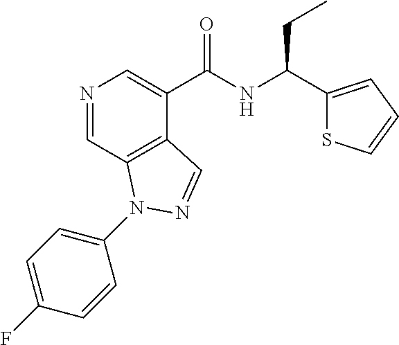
N1=CC2=C(C(C(NC(C3=CC=CS3)CC)=O)=C1)C=NN2C1=CC=C(F)C=C1
